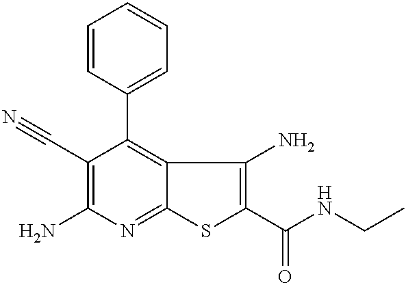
C12=C(C3=CC=CC=C3)C(C#N)=C(N)N=C1SC(C(NCC)=O)=C2N
